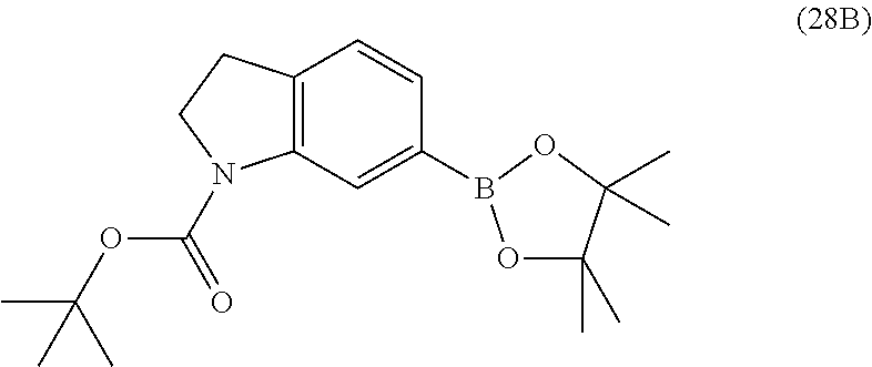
C12=C(C=C(B3OC(C)(C)C(C)(C)O3)C=C1)N(C(=O)OC(C)(C)C)CC2
